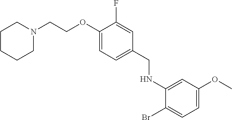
C1CCCN(CCOC2=CC=C(CNC3=CC(OC)=CC=C3Br)C=C2F)C1
